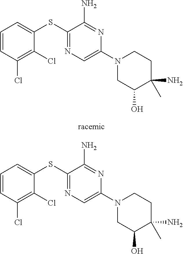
C1=CC(Cl)=C(Cl)C(SC2=NC=C(N3CC(O)C(N)(C)CC3)N=C2N)=C1.C1=CC(Cl)=C(Cl)C(SC2=NC=C(N3CC(O)C(N)(C)CC3)N=C2N)=C1
